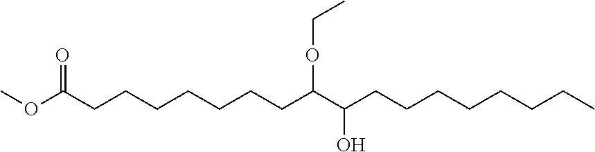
COC(CCCCCCCC(C(CCCCCCCC)O)OCC)=O
